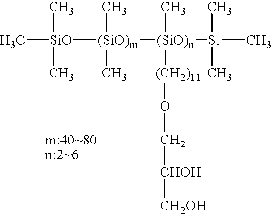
C[SiO]([(SiO)m]([(SiO)n]([Si](C)(C)C)(C)[(CH2)11]OC[CHOH][CH2OH])(C)C)(C)C
